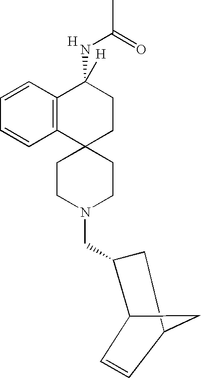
C1CN(CC2CC3CC2C=C3)CCC12CCC(NC(C)=O)([H])C1=C2C=CC=C1.[H]
